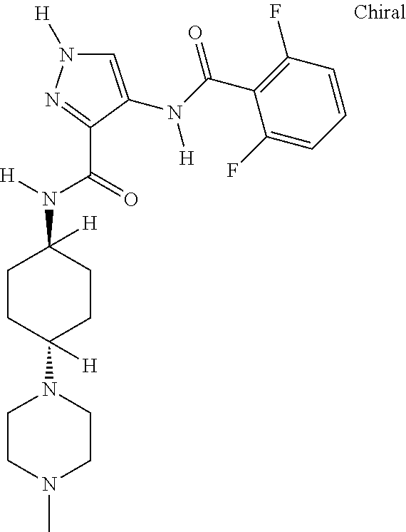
N([H])(C(=O)C1=NN([H])C=C1N(C(C1=C(F)C=CC=C1F)=O)[H])C1([H])CCC(N2CCN(C)CC2)([H])CC1
